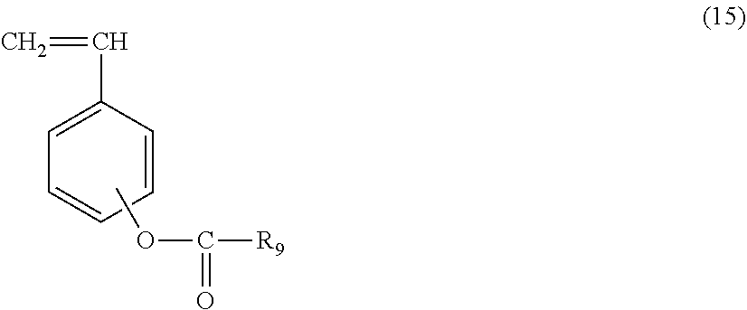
C1=C(C=C)C=CC=C1.COC([R9])=O
